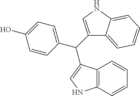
C1=CC(C(C2=CNC3=CC=CC=C23)C2=CNC3=C2C=CC=C3)=CC=C1O
